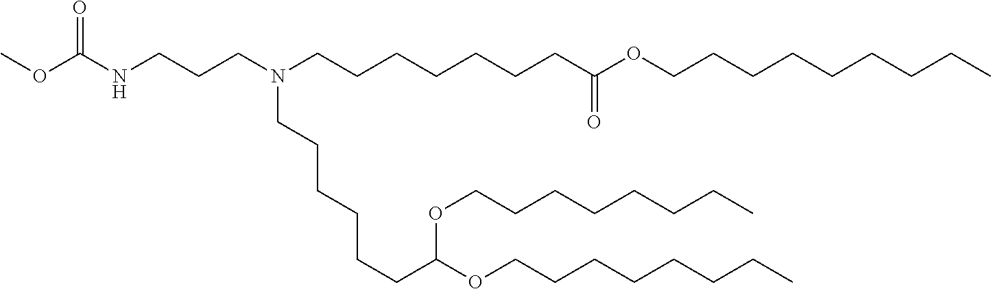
C(CCN(CCCCCCCC(OCCCCCCCCC)=O)CCCCCCC(OCCCCCCCC)OCCCCCCCC)NC(OC)=O
